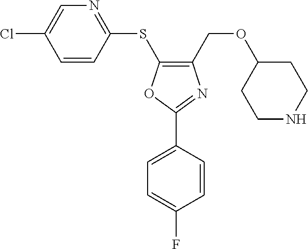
C1(COC2CCNCC2)=C(SC2=NC=C(Cl)C=C2)OC(C2=CC=C(F)C=C2)=N1
